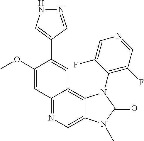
C1(OC)=CC2=NC=C3C(=C2C=C1C1=CNN=C1)N(C1=C(F)C=NC=C1F)C(=O)N3C
